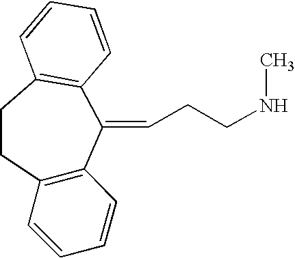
C12=C(C(=CCCNC)C3=C(CC1)C=CC=C3)C=CC=C2
